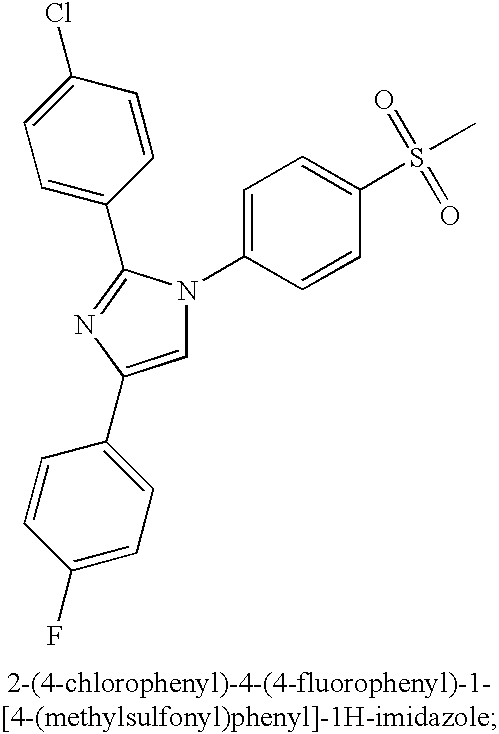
C1=C(C2=CC=C(F)C=C2)N=C(C2=CC=C(Cl)C=C2)N1C1=CC=C(S(C)(=O)=O)C=C1
